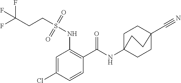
C1=C(Cl)C=CC(C(=O)NC23CCC(C#N)(CC2)CC3)=C1NS(CCC(F)(F)F)(=O)=O
